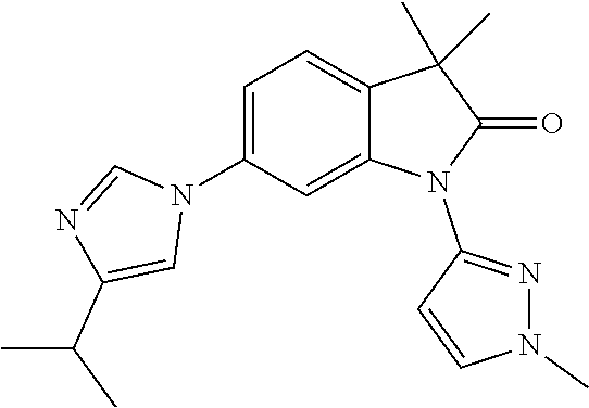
C1(N2C=NC(C(C)C)=C2)=CC=C2C(=C1)N(C1=NN(C)C=C1)C(=O)C2(C)C
